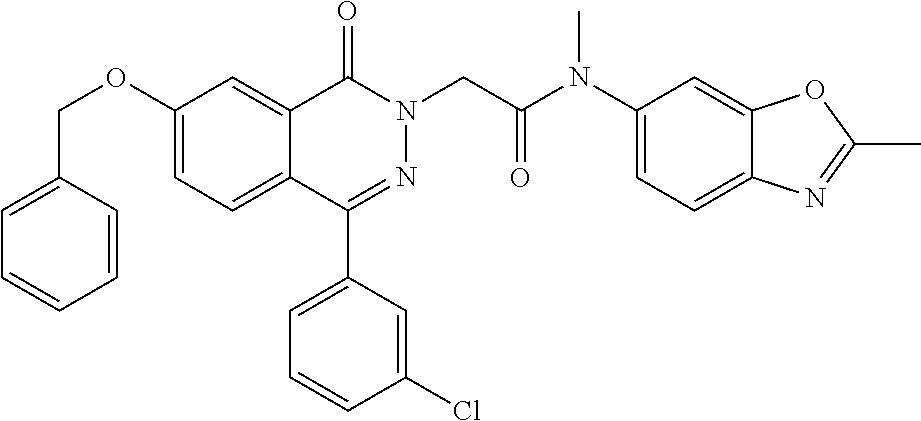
C12=CC(OCC3=CC=CC=C3)=CC=C1C(C1=CC=CC(Cl)=C1)=NN(CC(=O)N(C1=CC=C3C(=C1)OC(C)=N3)C)C2=O
